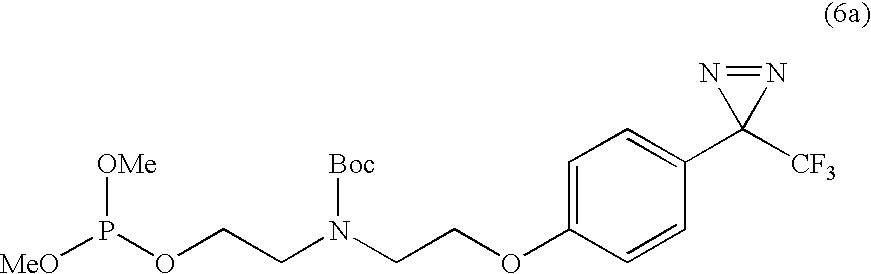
C1=C(OCCN(CCOP([MeO])[OMe])[Boc])C=CC(C2([CF3])N=N2)=C1
